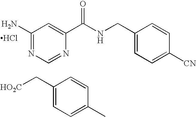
C1(N)=NC=NC(C(NCC2=CC=C([CN])C=C2)=O)=C1.Cl.C(C1=CC=C(C)C=C1)[HO2C]
